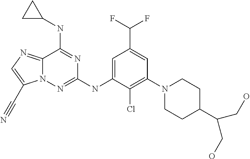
N12C(=NC=C1C#N)C(NC1CC1)=NC(NC1=CC(C(F)F)=CC(N3CCC(C(CO)CO)CC3)=C1Cl)=N2
